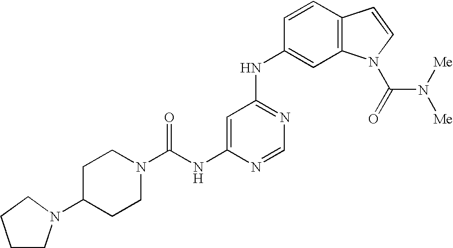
C(NC1=CC(NC2=CC3=C(C=C2)C=CN3C(=O)N([Me])[Me])=NC=N1)(N1CCC(N2CCCC2)CC1)=O
